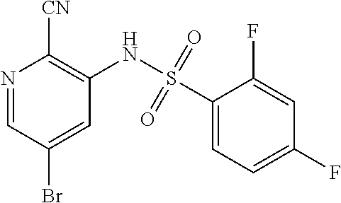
N1=CC(Br)=CC(NS(C2=CC=C(F)C=C2F)(=O)=O)=C1[CN]
